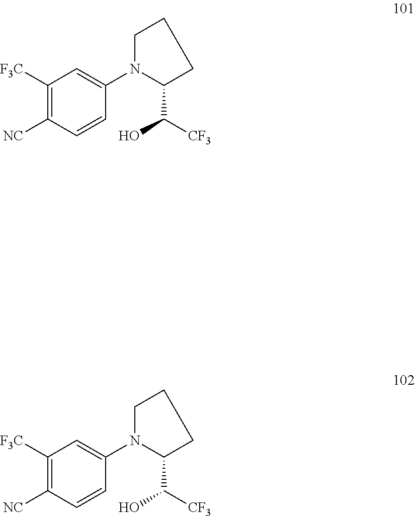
C1([F3C])=C([NC])C=CC(N2C(C([CF3])O)CCC2)=C1.C1([F3C])=C([NC])C=CC(N2C(C([CF3])O)CCC2)=C1
